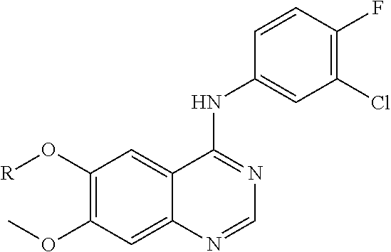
[R]OC1=C(OC)C=C2C(=C1)C(NC1=CC(Cl)=C(F)C=C1)=NC=N2
